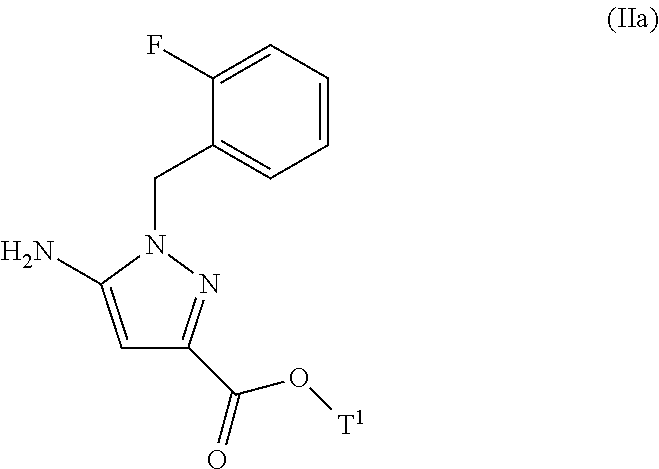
C1=CC=C(F)C(CN2C(N)=CC(C(=O)O[T1])=N2)=C1
